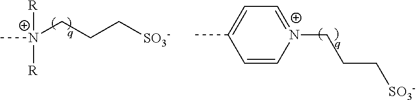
C[N+](CCC[SO3-])([R])[R].CC1=CC=[N+](CCC[SO3-])C=C1
